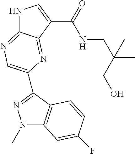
N1C2=NC=C(C3=NN(C)C4=C3C=CC(F)=C4)N=C2C(C(=O)NCC(C)(CO)C)=C1
